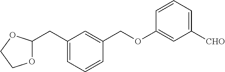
C1(CC2=CC=CC(COC3=CC([CHO])=CC=C3)=C2)OCCO1
